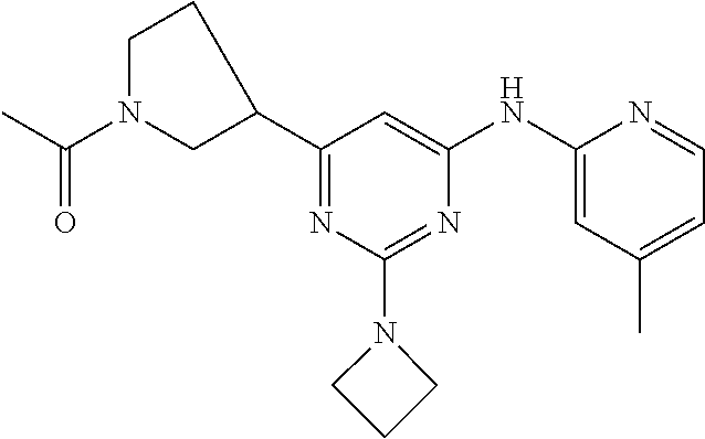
C1(C2CCN(C(C)=O)C2)=NC(N2CCC2)=NC(NC2=CC(C)=CC=N2)=C1
